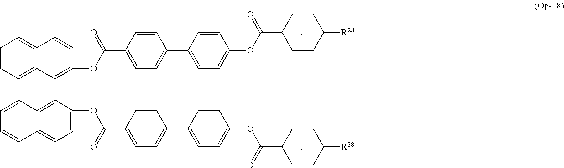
C1=CC=C2C(=C1)C=CC(OC(C1=CC=C(C3=CC=C(OC(C4CCC([R28])CC4)=O)C=C3)C=C1)=O)=C2C1=C2C(=CC=C1OC(C1=CC=C(C3=CC=C(OC(C4CCC([R28])CC4)=O)C=C3)C=C1)=O)C=CC=C2.[J].[J]
